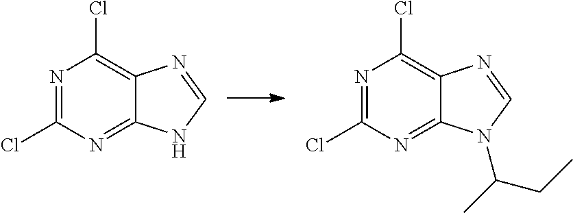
N1=C(Cl)N=C2C(=C1Cl)N=CN2.N1=C(Cl)N=C2C(=C1Cl)N=CN2C(C)CC
